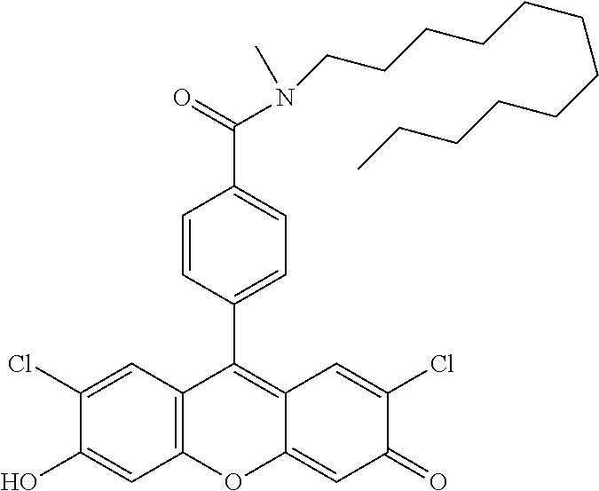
C12=C(C=C(Cl)C(O)=C1)C(C1=CC=C(C(=O)N(CCCCCCCCCCCC)C)C=C1)=C1C(=CC(=O)C(Cl)=C1)O2
